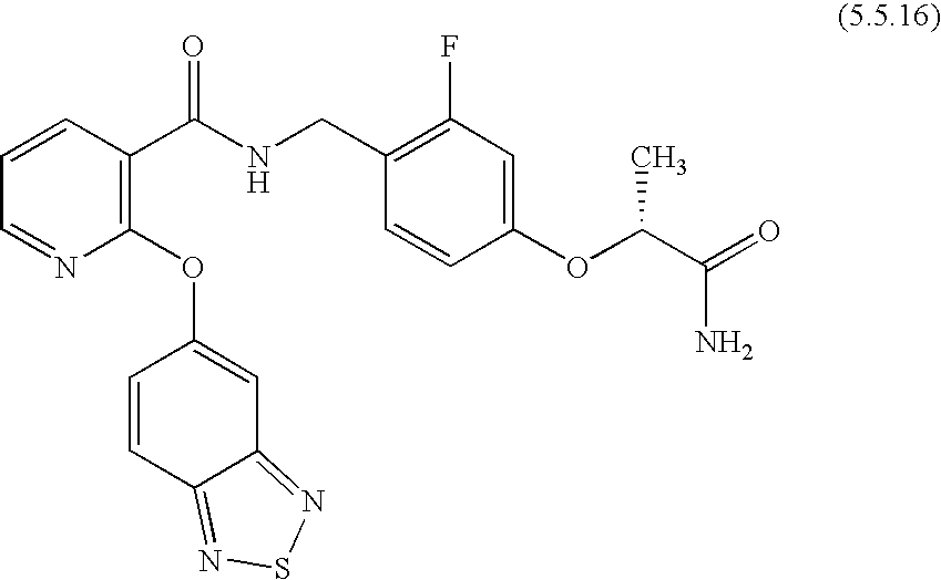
C1=NC(OC2=CC3=NSN=C3C=C2)=C(C(NCC2=C(F)C=C(OC(C(=O)N)C)C=C2)=O)C=C1
